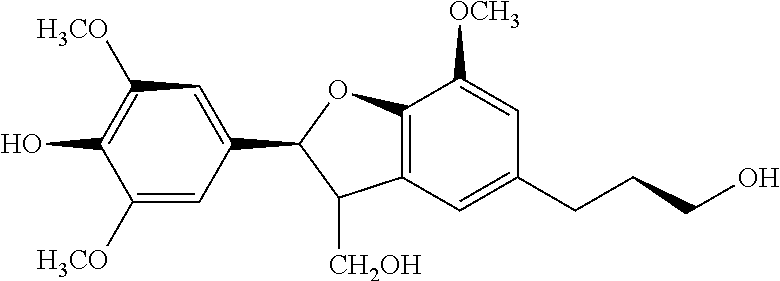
C1([H3CO])=CC(C2C([CH2OH])C3=C(O2)C([OCH3])=CC(CCCO)=C3)=CC([H3CO])=C1O
